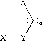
[A]C[Y][X]
